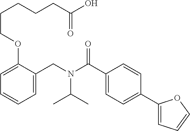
C1=C(CN(C(C2=CC=C(C3=CC=CO3)C=C2)=O)C(C)C)C(OCCCCCC(O)=O)=CC=C1
